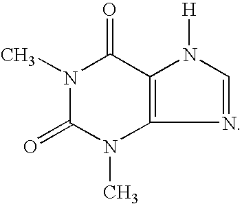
N1(C)C(=O)N(C)C2=C(C1=O)N([H])C=N2
